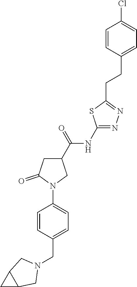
ClC1=CC=C(CCC2=NN=C([N H]C(C3CC(=O)N(C4=CC=C(CN5CC6C(C5)C6)C=C4)C3)=O)S2)C=C1
